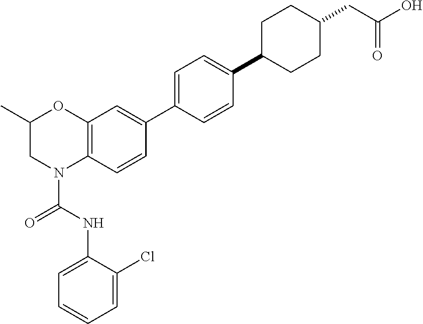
C12=C(C=CC(C3=CC=C(C4CCC(CC(O)=O)CC4)C=C3)=C1)N(C(NC1=CC=CC=C1Cl)=O)CC(C)O2
